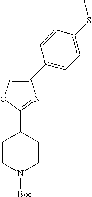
C1(C2=CC=C(SC)C=C2)=COC(C2CCN([Boc])CC2)=N1
